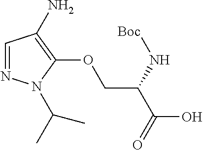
C1=NN(C(C)C)C(OCC(C(O)=O)N[Boc])=C1N
